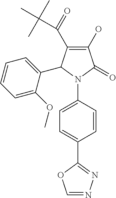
C1(O)=C(C(=O)C(C)(C)C)C(C2=CC=CC=C2OC)N(C2=CC=C(C3=NN=CO3)C=C2)C1=O
